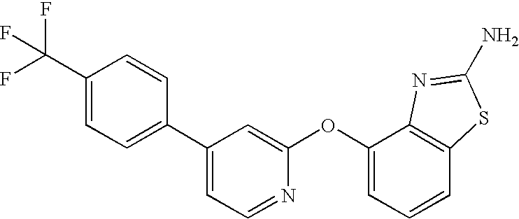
C1(C2=CC=NC(OC3=CC=CC4=C3N=C(N)S4)=C2)=CC=C(C(F)(F)F)C=C1
